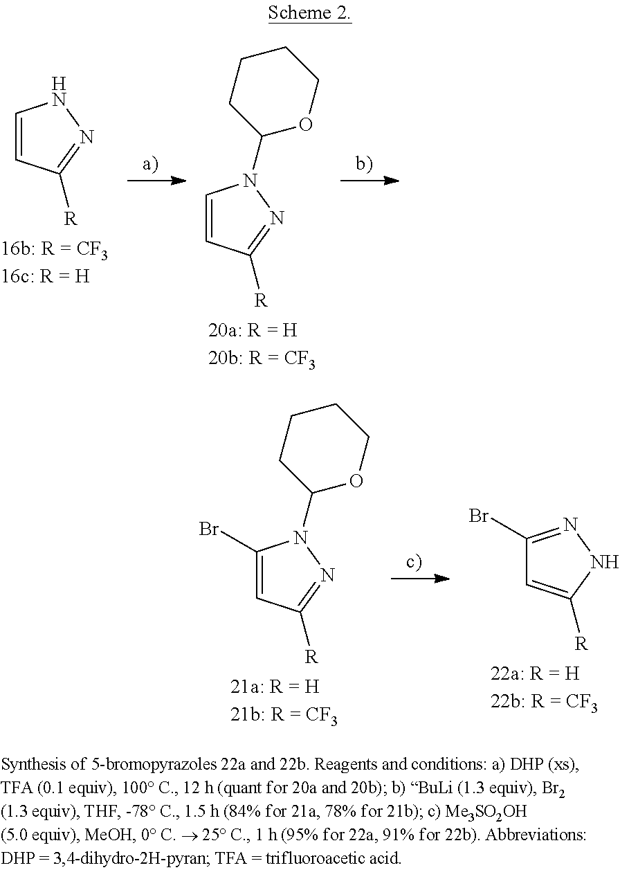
C1=CC([R])=NN1.C1=CC([R])=NN1C1OCCCC1.C1(Br)=CC([R])=NN1C1OCCCC1.C1(Br)=NNC([R])=C1
